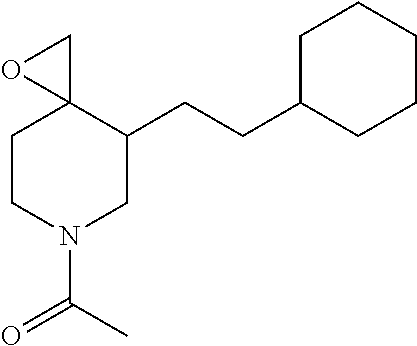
C1CN(C(C)=O)CC(CCC2CCCCC2)C12CO2
